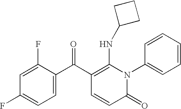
C1(F)=CC(F)=CC=C1C(C1=C(NC2CCC2)N(C2=CC=CC=C2)C(=O)C=C1)=O
